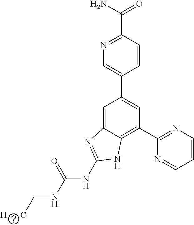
C1=C2C(=C(C3=NC=CC=N3)C=C1C1=CN=C(C(N)=O)C=C1)NC(NC(NC[H      C])=O)=N2
